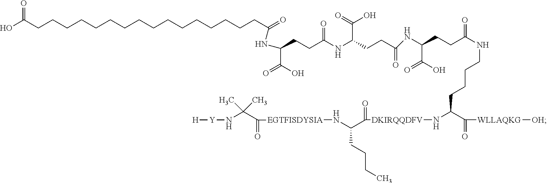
OC(CCCCCCCCCCCCCCCCC(=O)NC(CCC(=O)NC(C(O)=O)CCC(=O)NC(C(=O)O)CCC(=O)NCCCCC(C([WLLAQKG][OH])=O)N[DKIRQQDFV]C(C(N[EGTFISDYSIA]C(=O)C(N[Y][H])(C)C)CCCC)=O)C(=O)O)=O
